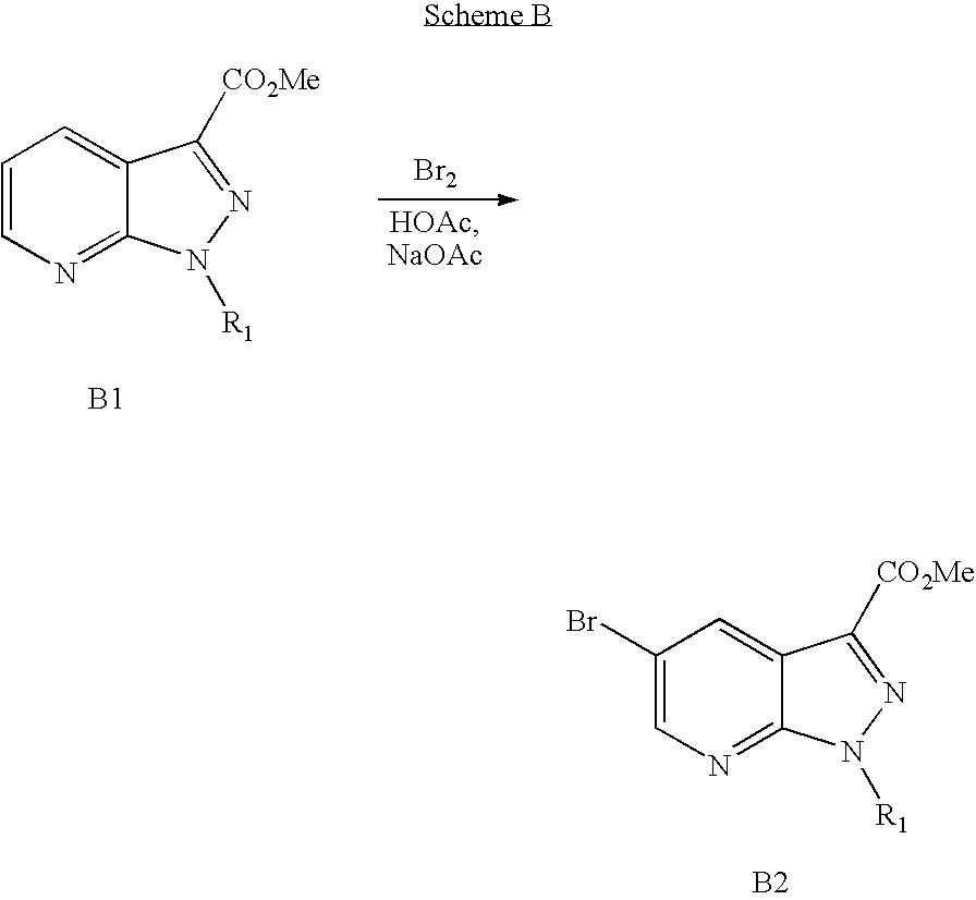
C1(Br)=CN=C2C(=C1)C([CO2Me])=NN2[R1].[B2].C1=CN=C2C(=C1)C([CO2Me])=NN2[R1].[Br2].[B1]
